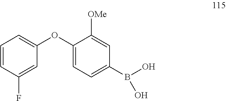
C1(OC2=CC=C(B(O)O)C=C2[OMe])=CC=CC(F)=C1
